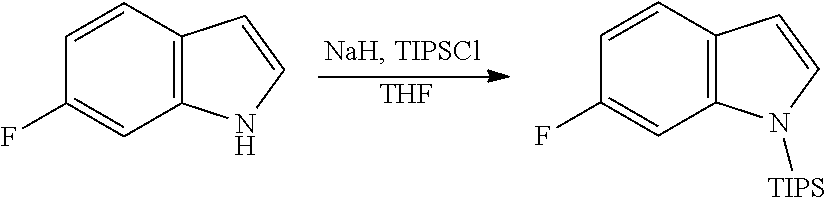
C12=C(C=CC(F)=C1)C=CN2.[THF].C12=C(C=CC(F)=C1)C=CN2[TIPS]
